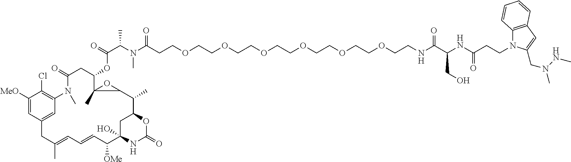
C1([MeO])=CC2=CC(=C1Cl)N(C)C(=O)CC(OC(=O)C(C)N(C)C(=O)CCOCCOCCOCCOCCOCCOCCNC(=O)C(CO)NC(CCN1C3=C(C=C1CN(NC)C)C=CC=C3)=O)C1(C)C(C(C)C3OC(=O)NC(O)(C([OMe])C=CC=C(C)C2)C3)O1
